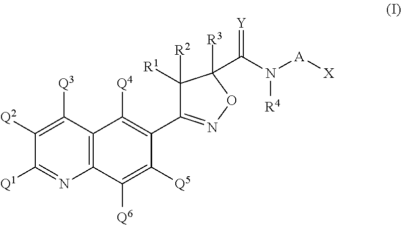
C1([Q2])=C([Q3])C2=C(N=C1[Q1])C([Q6])=C([Q5])C(C1=NOC([R3])(C(=[Y])N([R4])[A][X])C1([R2])[R1])=C2[Q4]
